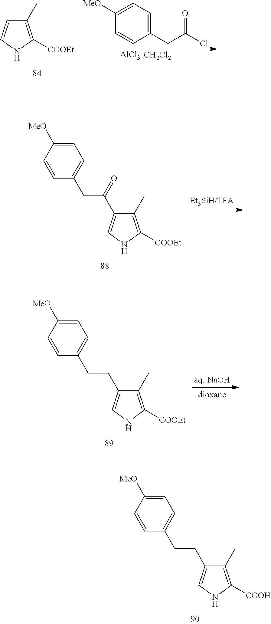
C1=C([MeO])C=CC(CCC2=CNC([COOH])=C2C)=C1.C1(C)=C([COOEt])NC=C1.[AlCl3].[CH2Cl2].C1([MeO])=CC=C(CC(Cl)=O)C=C1.C1=C([MeO])C=CC(CC(=O)C2=CNC([COOEt])=C2C)=C1.C1=C([MeO])C=CC(CCC2=CNC([COOEt])=C2C)=C1
